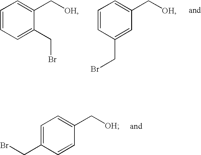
C1=CC=C(CBr)C(C[OH])=C1.C1=CC(CBr)=CC(C[OH])=C1.C1=C(CBr)C=CC(C[OH])=C1
